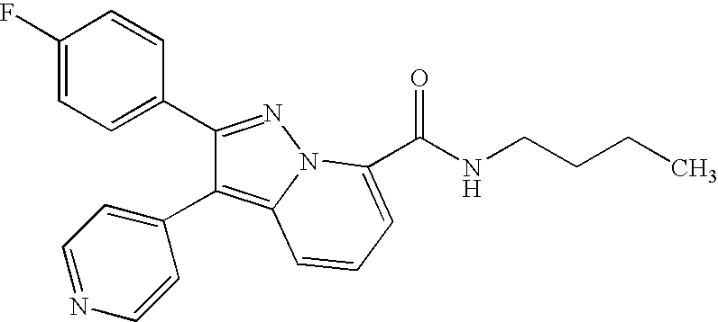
C1(F)=CC=C(C2=NN3C(=C2C2=CC=NC=C2)C=CC=C3C(NCCCC)=O)C=C1
